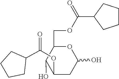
C1CCCC1C(=O)OC1C(O)C(COC(C2CCCC2)=O)OC(O)C1
